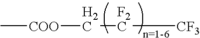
C([F2C][CF3])[COO]C
